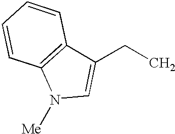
C1(CC)=CN([Me])C2=C1C=CC=C2
